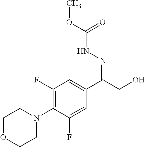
C1(F)=C(N2CCOCC2)C(F)=CC(C(=NNC(=O)OC)CO)=C1
